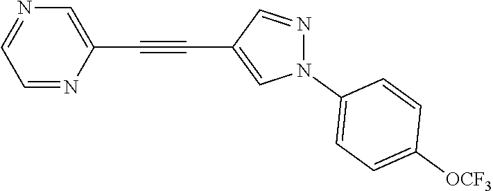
C1=NC(C#CC2=CN(C3=CC=C([OCF3])C=C3)N=C2)=CN=C1
